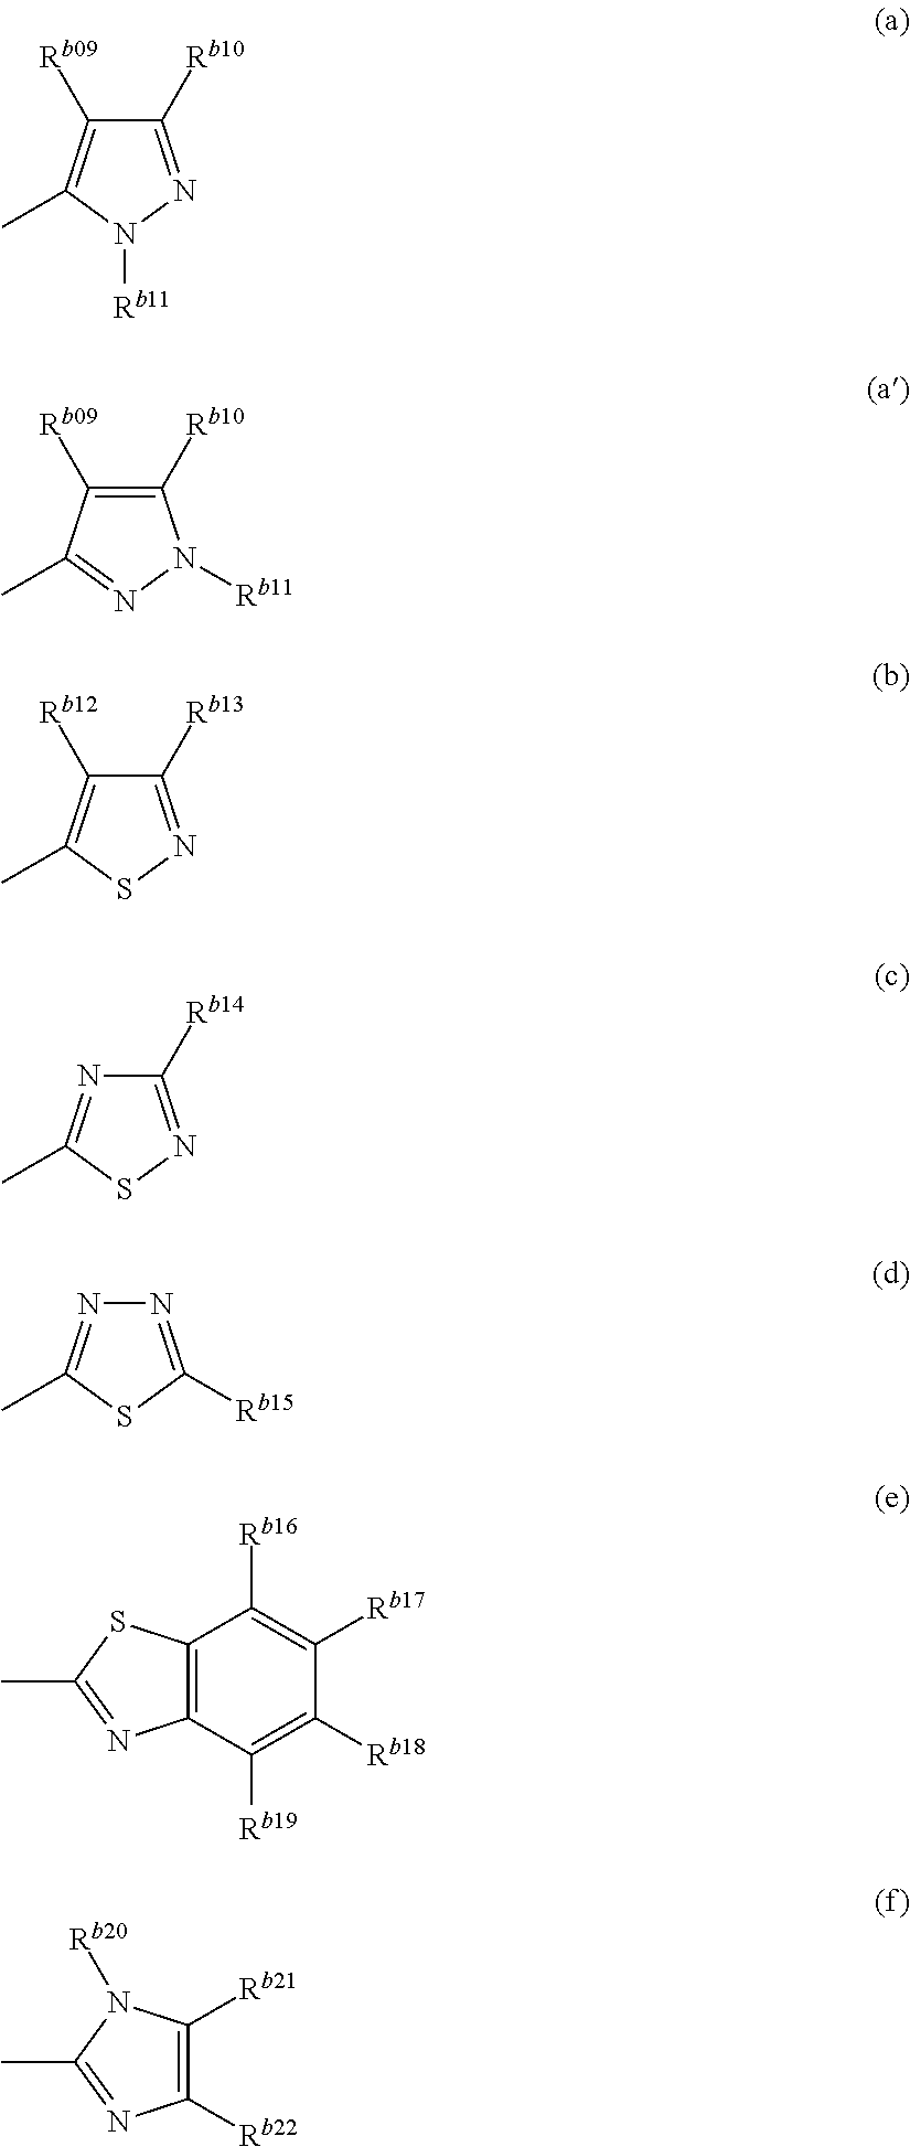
C1([Rb10])=NN([Rb11])C(C)=C1[Rb09].C1([Rb10])=C([Rb09])C(C)=NN1[Rb11].C1([Rb13])=NSC(C)=C1[Rb12].C1([Rb14])=NSC(C)=N1.N1=C([Rb15])SC(C)=N1.C12=C(C([Rb19])=C([Rb18])C([Rb17])=C1[Rb16])N=C(C)S2.C1([Rb21])=C([Rb22])N=C(C)N1[Rb20]
